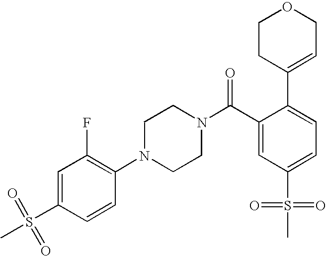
C1(S(=O)(=O)C)=CC(F)=C(N2CCN(C(C3=CC(S(=O)(=O)C)=CC=C3C3=CCOCC3)=O)CC2)C=C1
